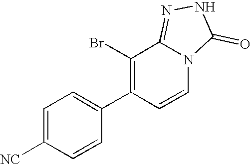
C1=C([NC])C=CC(C2=C(Br)C3=NNC(=O)N3C=C2)=C1
